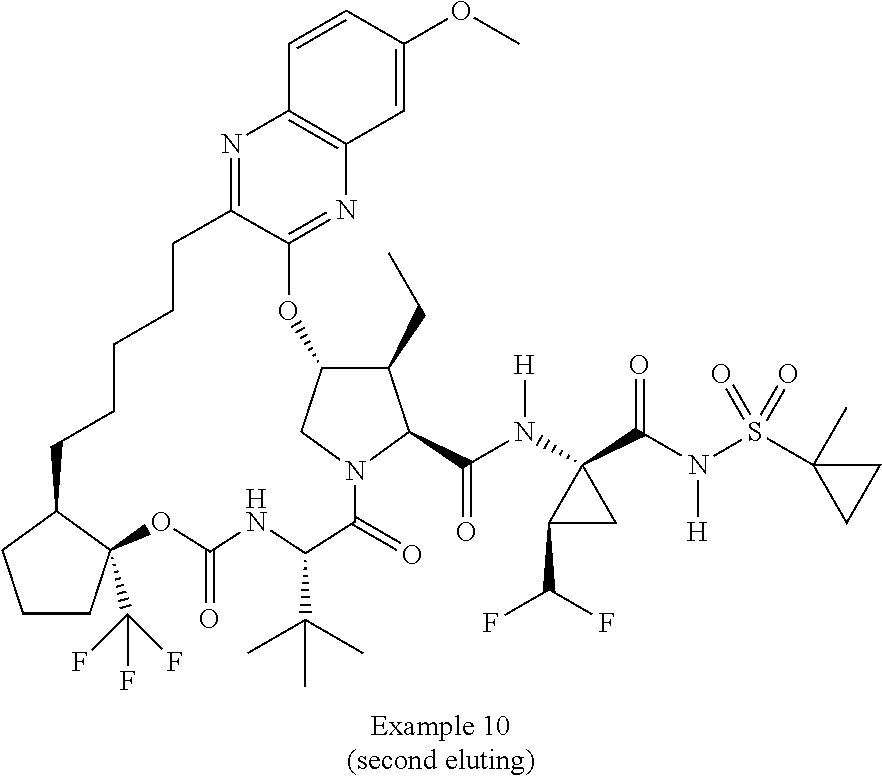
N1=C2C(=NC3=C1C=CC(OC)=C3)OC1C(CC)C(C(N(C3(C(N(S(C4(C)CC4)(=O)=O)[H])=O)C(C(F)F)C3)[H])=O)N(C1)C(=O)C(C(C)(C)C)NC(=O)OC1(C(F)(F)F)CCCC1CCCCC2
